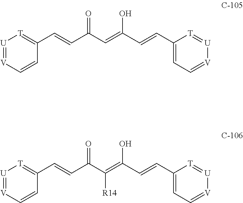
[U]1=[V]C=CC(C=CC(C=C(C=CC2=CC=[V][U]=[T]2)O)=O)=[T]1.[U]1=[V]C=CC(C=CC(C(=C(C=CC2=CC=[V][U]=[T]2)O)[R14])=O)=[T]1
